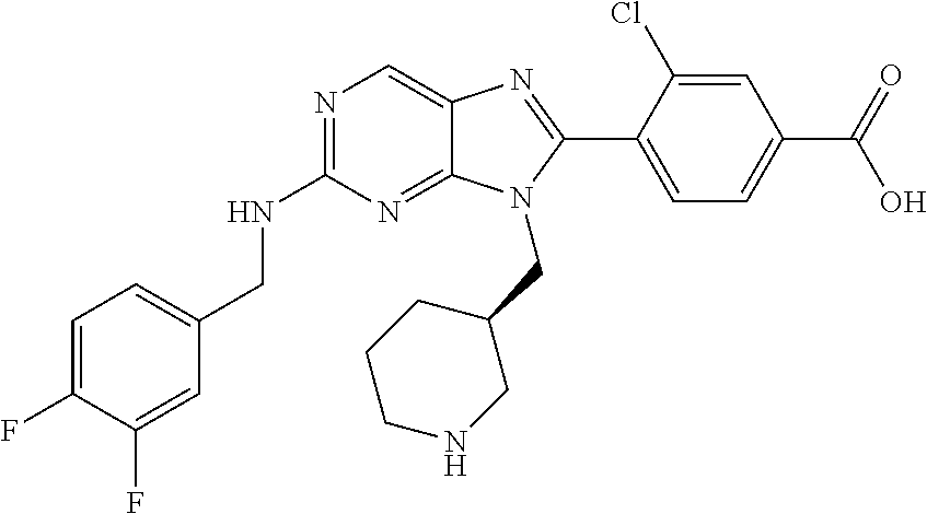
C1=C(F)C(F)=CC(CNC2=NC=C3C(=N2)N(CC2CCCNC2)C(C2=CC=C(C(=O)O)C=C2Cl)=N3)=C1
